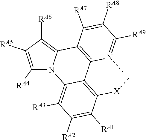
C12=C([X]C)C([RA1])=C([RA2])C([RA3])=C1N1C(=C([RA6])C([RA5])=C1[RA4])C1=C2N(C)=C([RA9])C([RA8])=C1[RA7]
